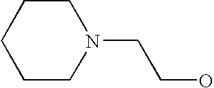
C1CN(CCO)CCC1
